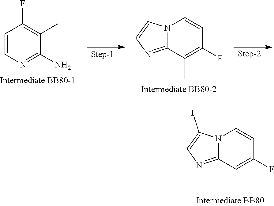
N1=C2C(C)=C(F)C=CN2C(I)=C1.C1(F)=C(C)C(N)=NC=C1.C12=NC=CN1C=CC(F)=C2C
